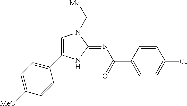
C1=C(C2=CC=C([MeO])C=C2)NC(=NC(=O)C2=CC=C(Cl)C=C2)N1C[Me]
